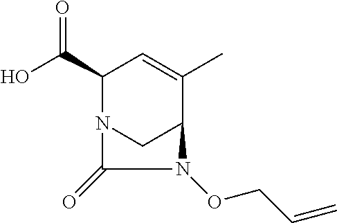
C(C1N2CC(C(C)=C1)N(OCC=C)C2=O)(O)=O
